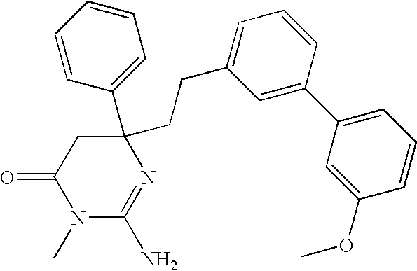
C1(C2=CC=CC=C2)(CCC2=CC=CC(C3=CC=CC(OC)=C3)=C2)CC(=O)N(C)C(N)=N1
